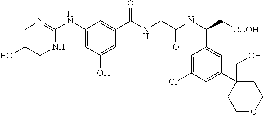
C1C(O)CNC(NC2=CC(O)=CC(C(NCC(=O)NC(C3=CC(C4(CO)CCOCC4)=CC(Cl)=C3)C[COOH])=O)=C2)=N1
